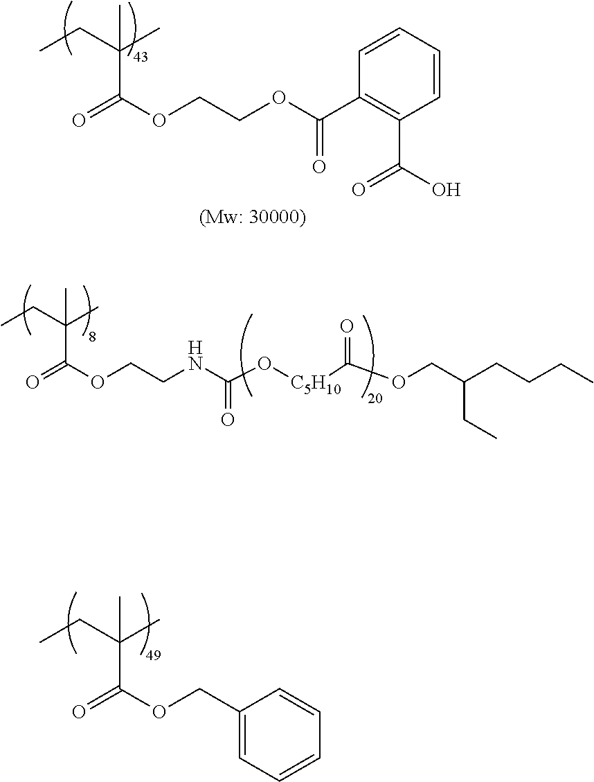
C1(COC(=O)C(CC)(C)C)=CC=CC=C1.C1=CC(C(OCCOC(=O)C(CC)(C)C)=O)=C(C(O)=O)C=C1.O([C5H10]C(OCC(CCCC)CC)=O)C(NCCOC(=O)C(CC)(C)C)=O
